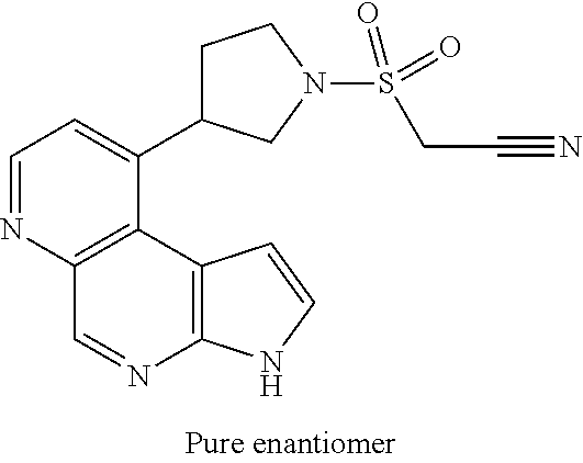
C1=NC2=C(C(C3CCN(S(=O)(CC#N)=O)C3)=C1)C1=C(N=C2)NC=C1
